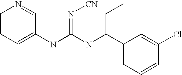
C1=CC=C(NC(NC(C2=CC=CC(Cl)=C2)CC)=N[CN])C=N1
